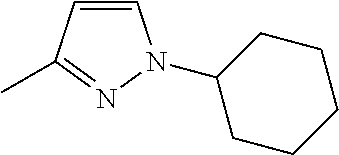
C1=CC(C)=NN1C1CCCCC1
